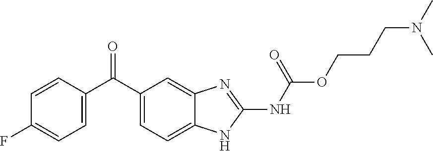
C1=CC(C(C2=CC=C3C(=C2)N=C(NC(=O)OCCCN(C)C)N3)=O)=CC=C1F
